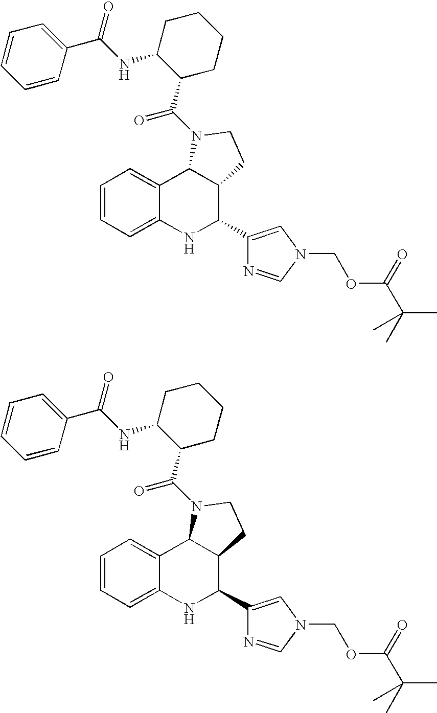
C1=CC=C2C(=C1)C1C(C(C3=CN(COC(C(C)(C)C)=O)C=N3)N2)CCN1C(C1C(NC(C2=CC=CC=C2)=O)CCCC1)=O.C1=CC=C2C(=C1)C1C(C(C3=CN(COC(C(C)(C)C)=O)C=N3)N2)CCN1C(C1C(NC(C2=CC=CC=C2)=O)CCCC1)=O
